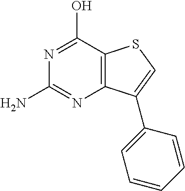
C12=C(C(O)=NC(N)=N1)SC=C2C1=CC=CC=C1
